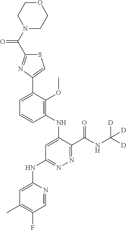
S1C(C(N2CCOCC2)=O)=NC(C2=CC=CC(NC3=CC(NC4=CC(C)=C(F)C=N4)=NN=C3C(NC([D])([D])[D])=O)=C2OC)=C1
